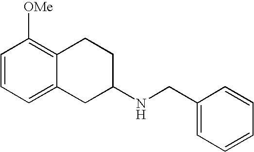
C1=CC=C2C(=C1[OMe])CCC(NCC1=CC=CC=C1)C2
